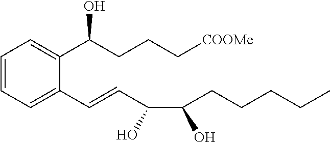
C(O)(CCCCC)C(O)C=CC1=CC=CC=C1C(CCC[COOMe])O
